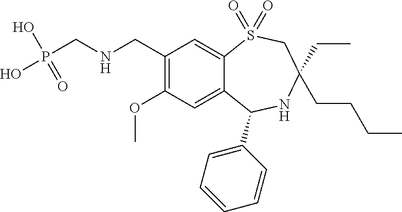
C1(CNCP(O)(O)=O)=C(OC)C=C2C(=C1)S(=O)(=O)CC(CC)(CCCC)NC2C1=CC=CC=C1
